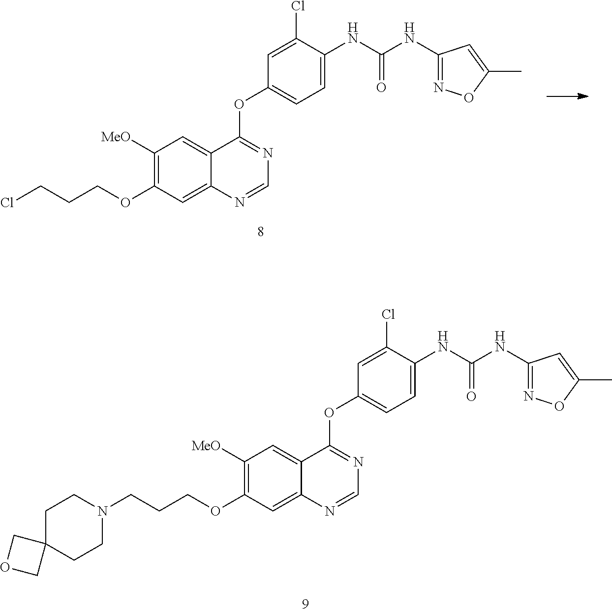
C1([MeO])=C(OCCCCl)C=C2C(=C1)C(OC1=CC=C(NC(NC3=NOC(C)=C3)=O)C(Cl)=C1)=NC=N2.C1([MeO])=C(OCCCN2CCC3(CC2)COC3)C=C2C(=C1)C(OC1=CC=C(NC(NC3=NOC(C)=C3)=O)C(Cl)=C1)=NC=N2
